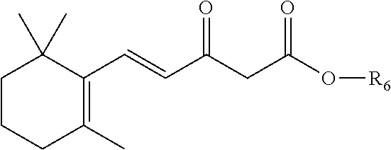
C1CCC(C)=C(C=CC(CC(O[R6])=O)=O)C1(C)C
